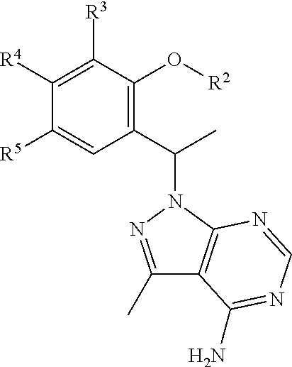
C1(C(C)N2C3=C(C(C)=N2)C(N)=NC=N3)=C(O[R2])C([R3])=C([R4])C([R5])=C1
